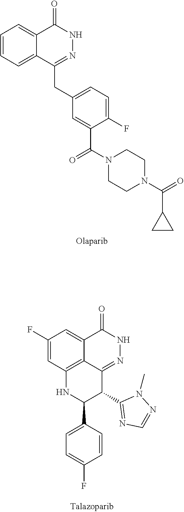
C1=CC=C2C(=C1)C(=O)NN=C2CC1=CC=C(F)C(C(N2CCN(C(=O)C3CC3)CC2)=O)=C1.C1(F)=CC2=C3C(=C1)C(=O)NN=C3C(C1=NC=NN1C)C(C1=CC=C(F)C=C1)N2
